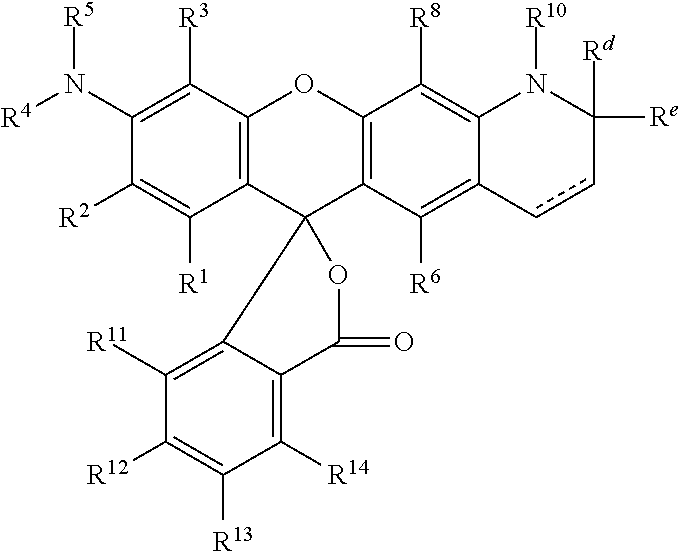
C12=C(C([R3])=C(N([R4])[R5])C([R2])=C1[R1])OC1=C(C23OC(=O)C2=C([R14])C([R13])=C([R12])C([R11])=C32)C([R6])=C2C(=C1[R8])N([R10])C([Re])([Rd])cc2
